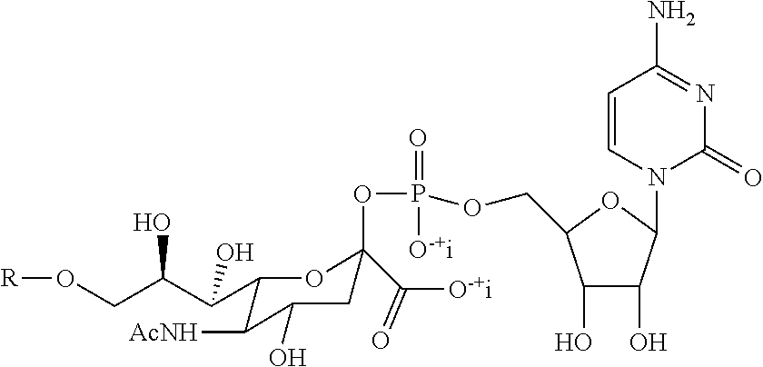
C1(C(C(CO[R])O)O)C([AcNH])C(O)CC(C([O-+i])=O)(OP(OCC2C(O)C(O)C(N3C(=O)N=C(N)C=C3)O2)(=O)[O-+i])O1
